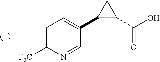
C1C(C(O)=O)C1C1=CC=C([F3C])N=C1
